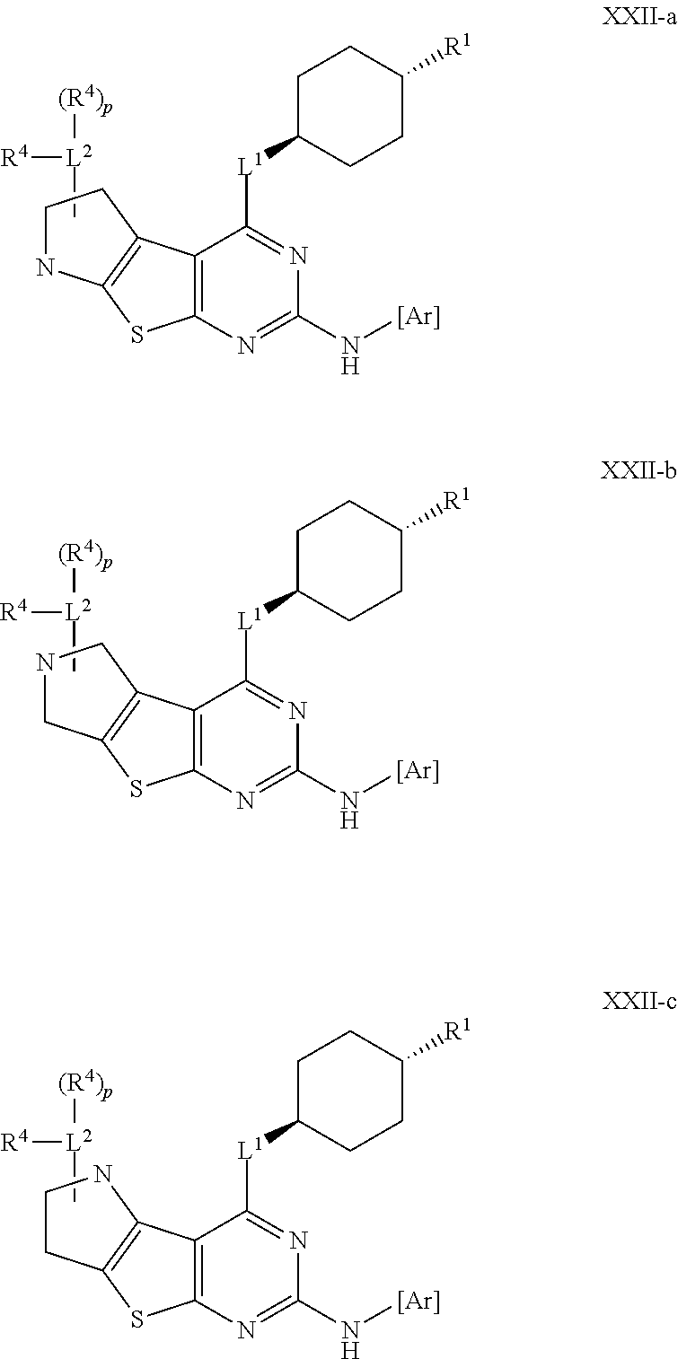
C12=C(N=C(N[Ar])N=C1[L1]C1CCC([R1])CC1)SC1=C2CCN1.C[L2]([R4])[(R4)p].C12=C(N=C(N[Ar])N=C1[L1]C1CCC([R1])CC1)SC1=C2CNC1.C[L2]([R4])[(R4)p].C12=C(N=C(N[Ar])N=C1[L1]C1CCC([R1])CC1)SC1=C2NCC1.C[L2]([R4])[(R4)p]
